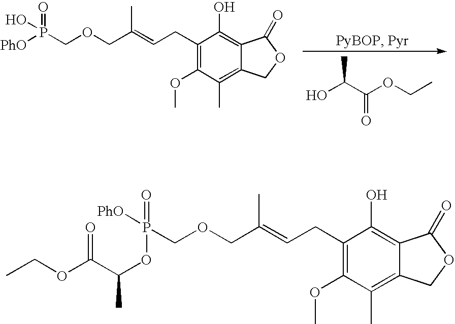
OC(C(OCC)=O)C.C1(CC=C(COCP([PhO])(=O)O)C)=C(OC)C(C)=C2C(=C1O)C(=O)OC2.C1(CC=C(COCP([PhO])(=O)OC(C(=O)OCC)C)C)=C(OC)C(C)=C2C(=C1O)C(=O)OC2
